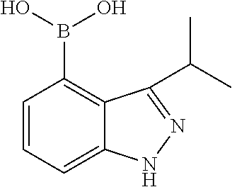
C1=CC=C2C(=C1B(O)O)C(C(C)C)=NN2
